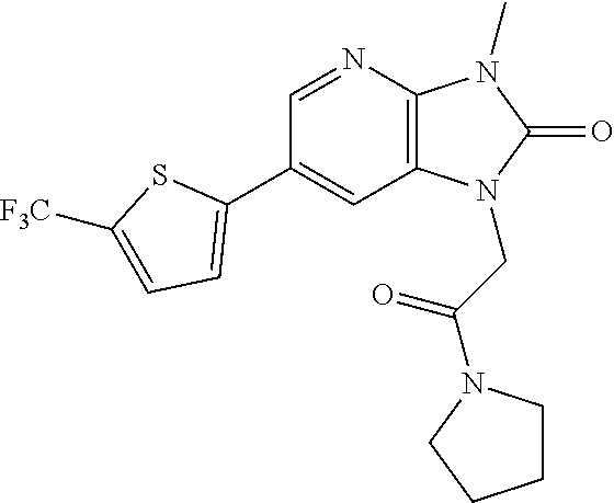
C1(C2=CC=C([F3C])S2)=CC2=C(N=C1)N(C)C(=O)N2CC(=O)N1CCCC1
